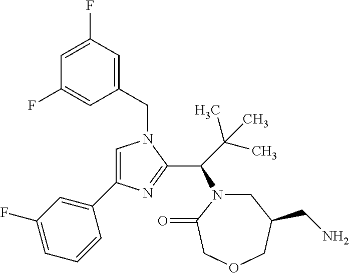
C1(CN2C=C(C3=CC(F)=CC=C3)N=C2C(C(C)(C)C)N2CC(CN)COCC2=O)=CC(F)=CC(F)=C1
